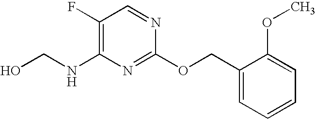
C1(F)=C(NCO)N=C(OCC2=CC=CC=C2OC)N=C1
